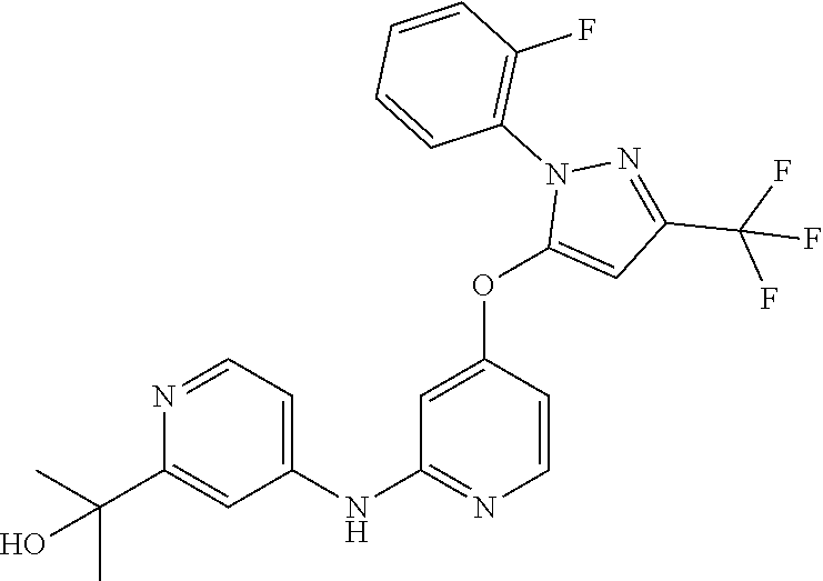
C1(NC2=NC=CC(OC3=CC(C(F)(F)F)=NN3C3=C(F)C=CC=C3)=C2)=CC=NC(C(C)(C)O)=C1
